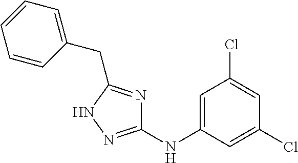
C1=C(NC2=NNC(CC3=CC=CC=C3)=N2)C=C(Cl)C=C1Cl
